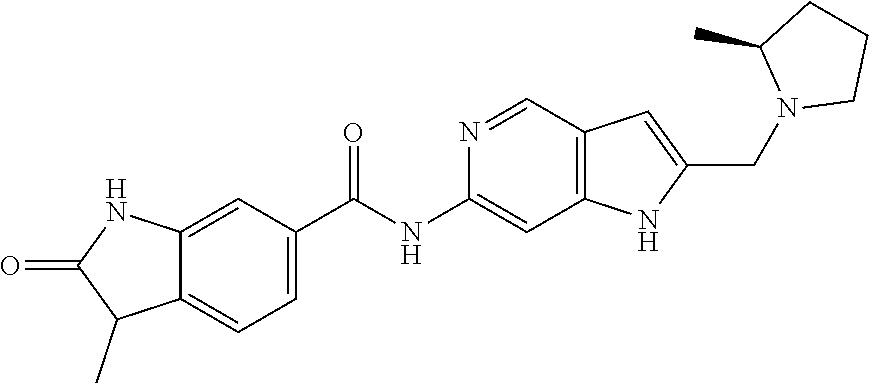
C12=CC(C(NC3=CC4=C(C=N3)C=C(CN3CCCC3C)N4)=O)=CC=C1C(C)C(=O)N2
